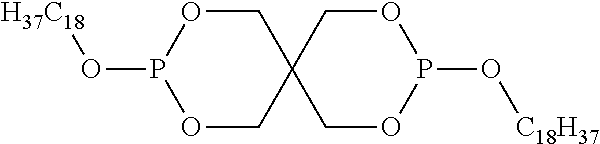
C1OP(O[H37C18])OCC12COP(O[C18H37])OC2
